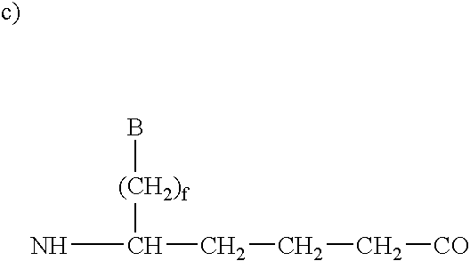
NC([(CH2)f]B)CCC[CO]
